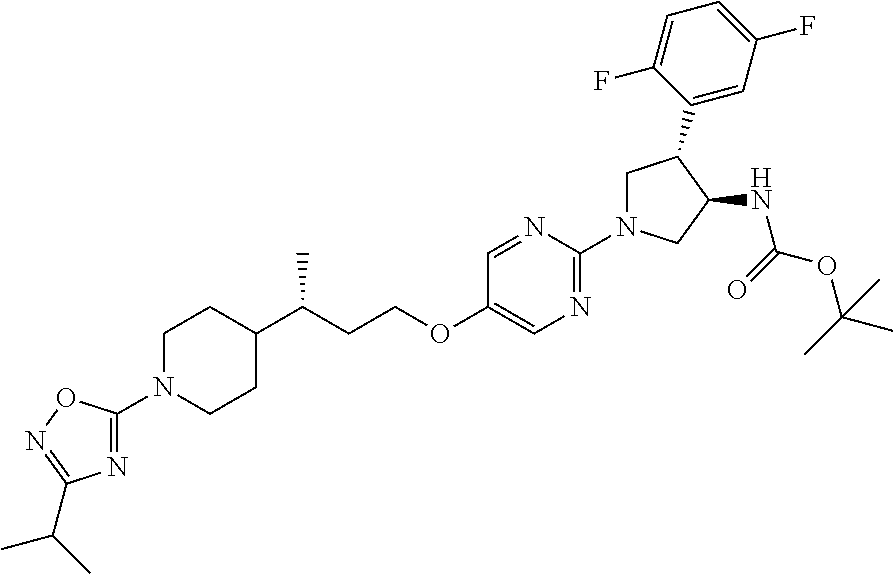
C1C(C2=CC(F)=CC=C2F)C(NC(OC(C)(C)C)=O)CN1C1=NC=C(OCCC(C2CCN(C3=NC(C(C)C)=NO3)CC2)C)C=N1
